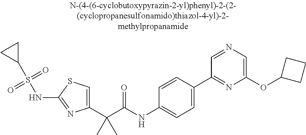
C1(C(C(NC2=CC=C(C3=NC(OC4CCC4)=CN=C3)C=C2)=O)(C)C)=CSC(NS(C2CC2)(=O)=O)=N1
